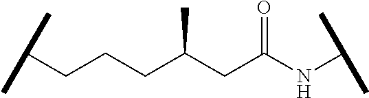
C(CCC(CC(NC(C)C)=O)C)C(C)C
